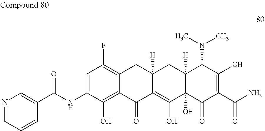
C1=C(NC(C2=CN=CC=C2)=O)C(O)=C2C(=C1F)CC1([H])C(=C(O)C3(O)C([H])(C1)C(N(C)C)C(O)=C(C(N)=O)C3=O)C2=O
